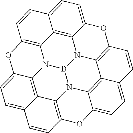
N12B3N4C5=C6C7=CC=C5OC5=C4C4=C8N3C3=C(OC8=CC=C4C=C5)C=CC4=CC=C(OC(=C16)C=C7)C2=C43
